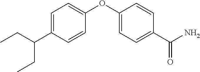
C1=C(C(CC)CC)C=CC(OC2=CC=C(C(N)=O)C=C2)=C1
